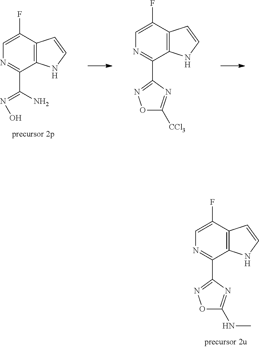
C12=C(C(F)=CN=C1C1=NOC(NC)=N1)C=CN2.C12=C(C(F)=CN=C1C(N)=NO)C=CN2.C12=C(C(F)=CN=C1C1=NOC([CCl3])=N1)C=CN2
